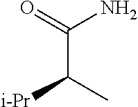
O=C(N)C([i-Pr])C
